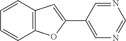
C12=C(C=CC=C1)C=C(C1=CN=CN=C1)O2
